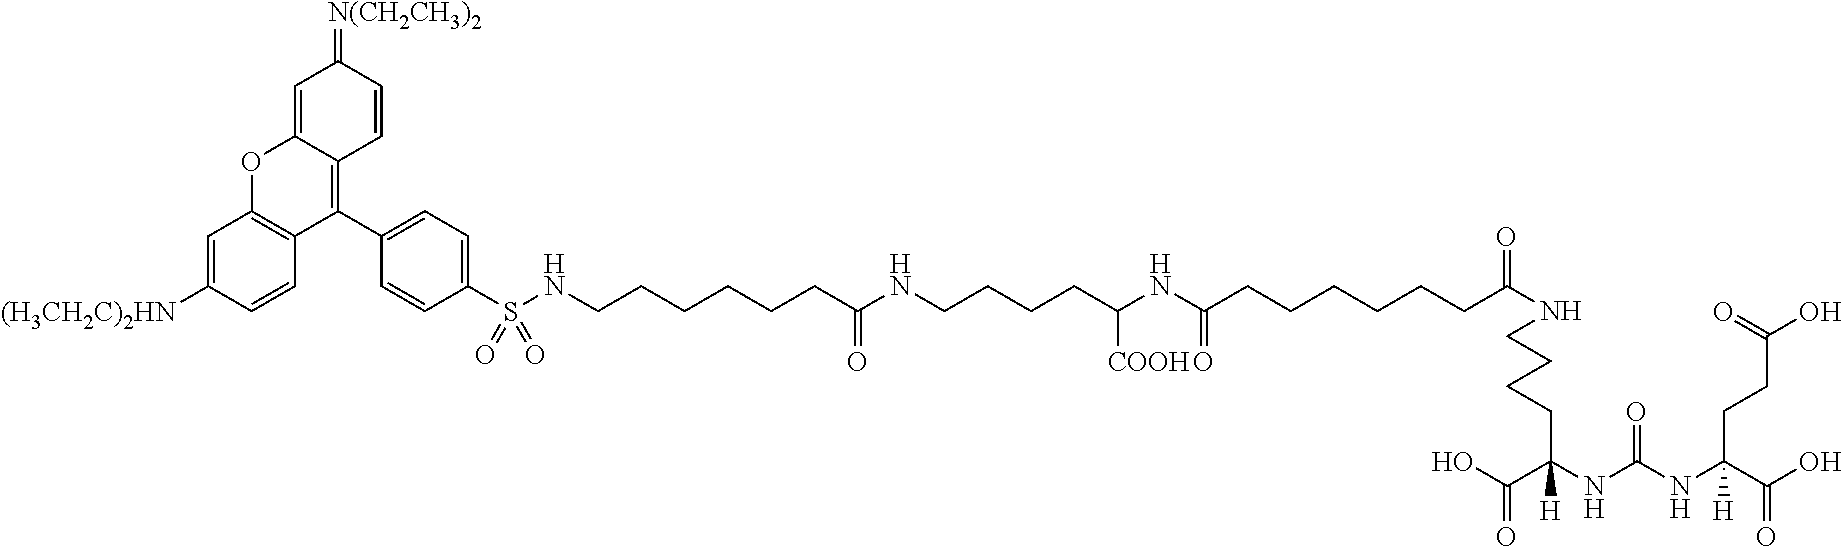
N(CCCCC(C(=O)O)(NC(NC(C(O)=O)(CCC(O)=O)[H])=O)[H])C(=O)CCCCCCC(NC(CCCCNC(CCCCCCNS(C1=CC=C(C2=C3C(=CC(=[N(CH2CH3)2])C=C3)OC3=C2C=CC([(H3CH2C)2HN])=C3)C=C1)(=O)=O)=O)[COOH])=O
